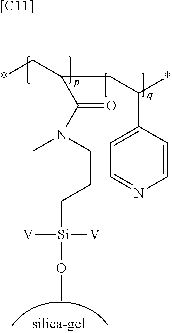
*CC(CC(*)C1=CC=NC=C1)C(N(CCC[Si]([V])([V])OC)C)=O.[[C11]]
